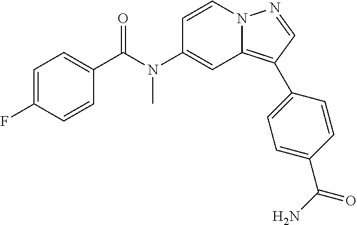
C1=CN2C(=C(C3=CC=C(C(N)=O)C=C3)C=N2)C=C1N(C(C1=CC=C(F)C=C1)=O)C
